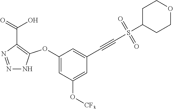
C1(OC2=C(C(=O)O)N=NN2)=CC(O[CF3])=CC(C#CS(C2CCOCC2)(=O)=O)=C1
